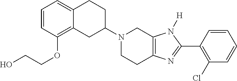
C12=CC=CC(OCCO)=C1CC(N1CCC3=C(C1)N([H])C(C1=C(Cl)C=CC=C1)=N3)CC2
